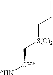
C(C[S(O)2]C[CH*][*HN])=C
